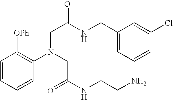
C1=CC=CC(N(CC(=O)NCCN)CC(NCC2=CC=CC(Cl)=C2)=O)=C1[OPh]
